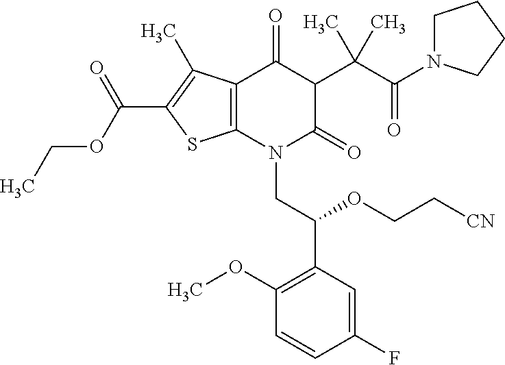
CCOC(=O)C1=C(C)C2=C(S1)N(CC(C1=C(OC)C=CC(F)=C1)OCC[CN])C(=O)C(C(C(=O)N1CCCC1)(C)C)C2=O
